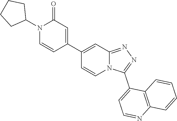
N12C(=NN=C1C1=CC=NC3=C1C=CC=C3)C=C(C1=CC(=O)N(C3CCCC3)C=C1)C=C2
